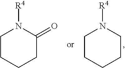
C1CCCCN1[R4].C1CCCC(=O)N1[R4]
